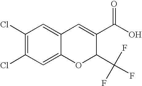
C1(C(O)=O)=CC2=CC(Cl)=C(Cl)C=C2OC1C(F)(F)F
